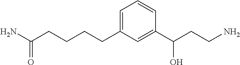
C(CCCC1=CC=CC(C(CCN)O)=C1)C(N)=O
